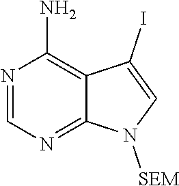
N1=CN=C2C(=C1N)C(I)=CN2[SEM]
